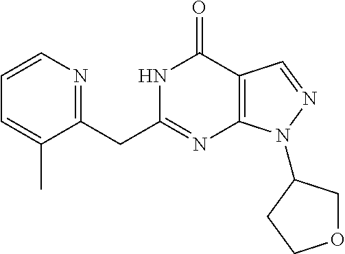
N1C(CC2=NC=CC=C2C)=NC2=C(C1=O)C=NN2C1COCC1
